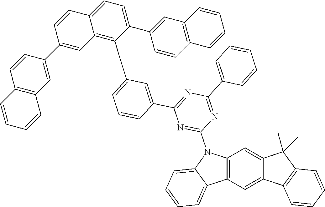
C12=C(C=C3C(=C1)C(C)(C)C1=C3C=CC=C1)C1=CC=CC=C1N2C1=NC(C2=CC(C3=C4C(=CC=C3C3=CC5=C(C=C3)C=CC=C5)C=CC(C3=CC5=C(C=C3)C=CC=C5)=C4)=CC=C2)=NC(C2=CC=CC=C2)=N1
